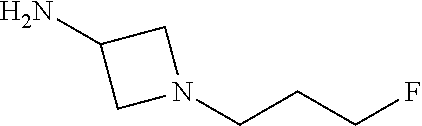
C(CCF)N1CC(N)C1
